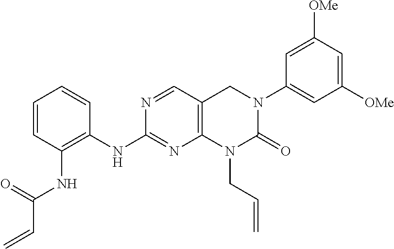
N1=CC2=C(N=C1NC1=C(NC(C=C)=O)C=CC=C1)N(CC=C)C(=O)N(C1=CC([OMe])=CC([OMe])=C1)C2
